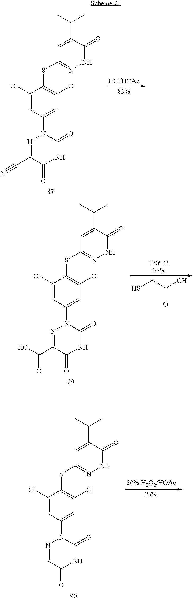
N1=C(C#N)C(=O)NC(=O)N1C1=CC(Cl)=C(SC2=NNC(=O)C(C(C)C)=C2)C(Cl)=C1.N1=C(C(O)=O)C(=O)NC(=O)N1C1=CC(Cl)=C(SC2=NNC(=O)C(C(C)C)=C2)C(Cl)=C1.SCC(O)=O.N1=CC(=O)NC(=O)N1C1=CC(Cl)=C(SC2=NNC(=O)C(C(C)C)=C2)C(Cl)=C1
